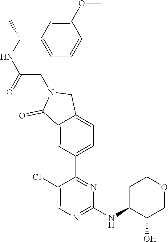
C1(Cl)=CN=C(NC2C(O)COCC2)N=C1C1=CC=C2C(=C1)C(=O)N(CC(NC(C)C1=CC=CC(OC)=C1)=O)C2
